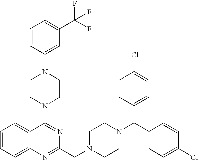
C1(N2CCN(C3=CC(C(F)(F)F)=CC=C3)CC2)=NC(CN2CCN(C(C3=CC=C(Cl)C=C3)C3=CC=C(Cl)C=C3)CC2)=NC2=CC=CC=C12
